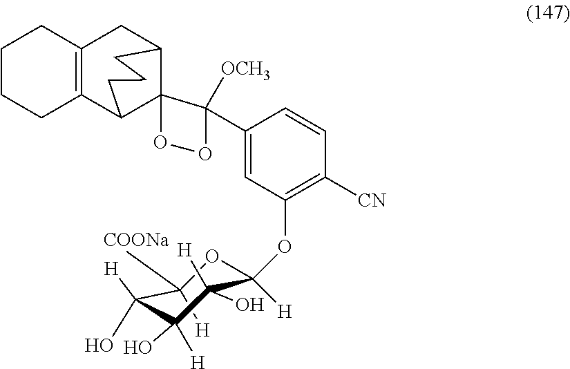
C1CCC2=C(C1)CC1C3(C2CCC1)C(C1=CC(OC2([H])OC([COONa])([H])C(O)([H])C(O)([H])C2([H])O)=C([CN])C=C1)([OCH3])OO3
